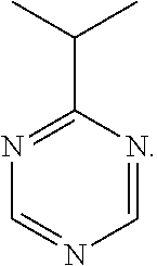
C1=NC=NC(C(C)C)=N1
